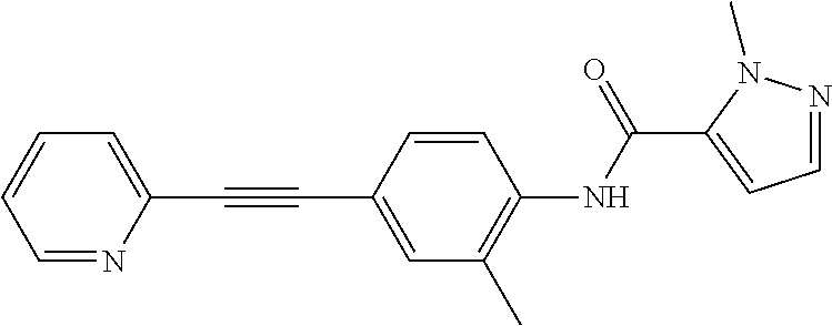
C1=CC=C(C#CC2=CC(C)=C(NC(C3=CC=NN3C)=O)C=C2)N=C1
